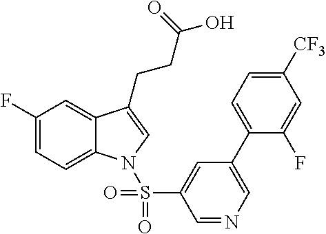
C1(F)=CC=C2C(=C1)C(CCC(=O)O)=CN2S(C1=CC(C2=CC=C([CF3])C=C2F)=CN=C1)(=O)=O
